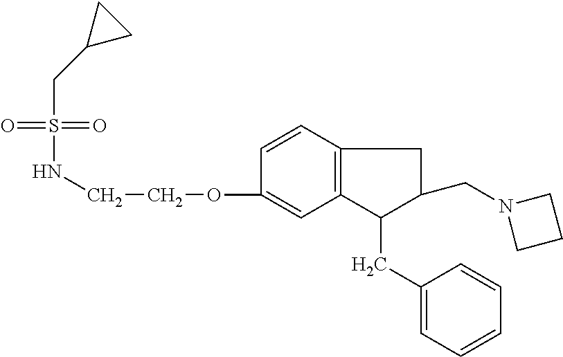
C12=C(C=CC(OCCNS(=O)(=O)CC3CC3)=C1)CC(CN1CCC1)C2CC1=CC=CC=C1
